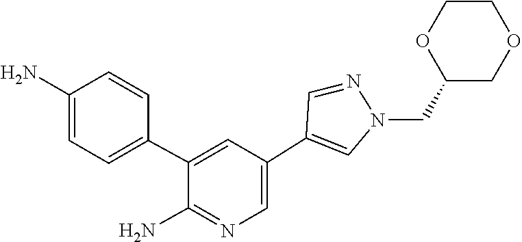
NC1=CC=C(C2=CC(C3=CN(CC4COCCO4)N=C3)=CN=C2N)C=C1
